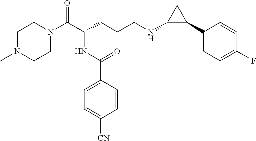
C1N(C)CCN(C(C(CCCNC2C(C3=CC=C(F)C=C3)C2)NC(C2=CC=C([CN])C=C2)=O)=O)C1
